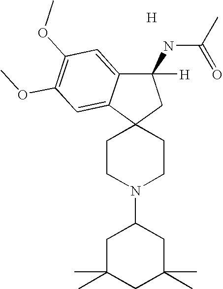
[H].C1CN(C2CC(C)(C)CC(C)(C)C2)CCC12CC(NC(C)=O)([H])C1=CC(OC)=C(OC)C=C21
